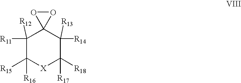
C1([R11])([R12])C([R15])([R16])[X]C([R18])([R17])C([R14])([R13])C12OO2
